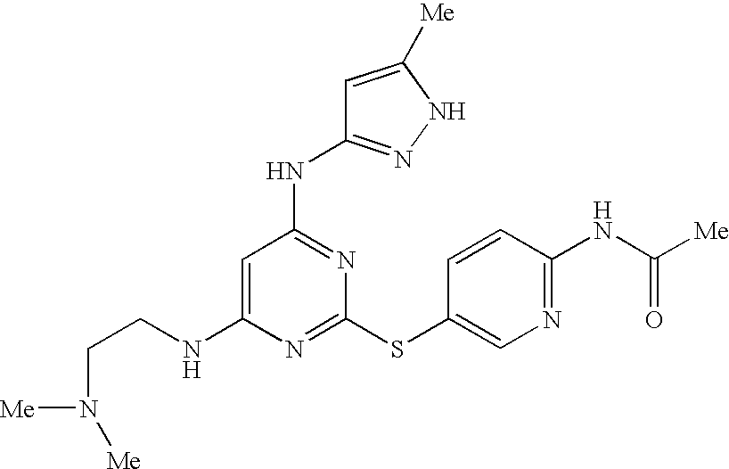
C1(NCCN([Me])[Me])=CC(NC2=NNC([Me])=C2)=NC(SC2=CN=C(NC([Me])=O)C=C2)=N1
